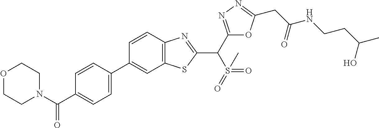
C1=C(C2=CC3=C(C=C2)N=C(C(C2=NN=C(CC(NCCC(C)O)=O)O2)S(=O)(=O)C)S3)C=CC(C(N2CCOCC2)=O)=C1
